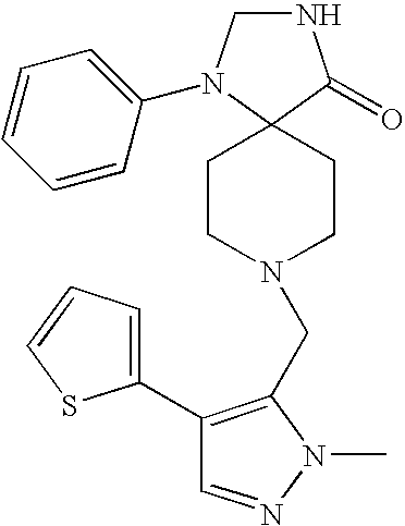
N1CN(C2=CC=CC=C2)C2(C1=O)CCN(CC1=C(C3=CC=CS3)C=NN1C)CC2
